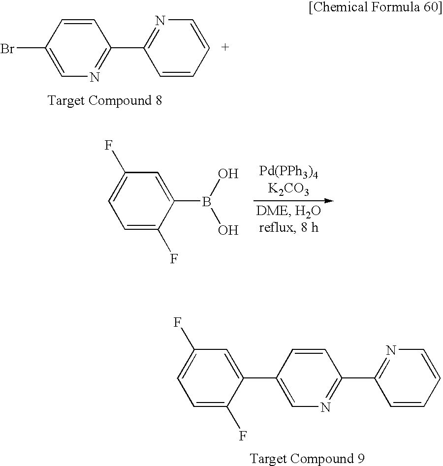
C1=CC(Br)=CN=C1C1=NC=CC=C1.C1=C(F)C(B(O)O)=CC(F)=C1.C1=C(C2=CN=C(C3=NC=CC=C3)C=C2)C(F)=CC=C1F
